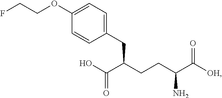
OC(C(CCC(C([OH])=O)N)CC1=CC=C(OCCF)C=C1)=O
